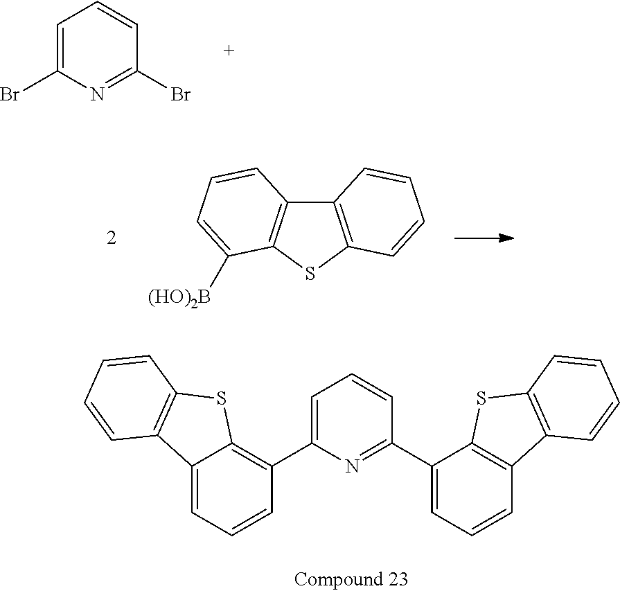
C1=C(Br)N=C(Br)C=C1.C12=C(SC3=C1C=CC=C3[(HO)2B])C=CC=C2.C1=C(C2=C3C(=CC=C2)C2=C(S3)C=CC=C2)N=C(C2=CC=CC3=C2SC2=C3C=CC=C2)C=C1
